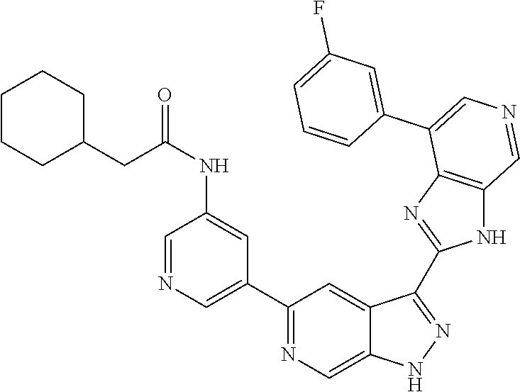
C1(C2=CN=CC(NC(CC3CCCCC3)=O)=C2)=NC=C2C(=C1)C(C1=NC3=C(N1)C=NC=C3C1=CC(F)=CC=C1)=NN2
